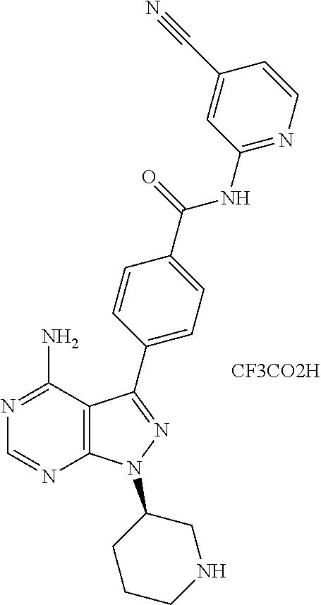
[CF3CO2H].C1=NC2=C(C(N)=N1)C(C1=CC=C(C(=O)NC3=NC=CC(C#N)=C3)C=C1)=NN2C1CCCNC1
